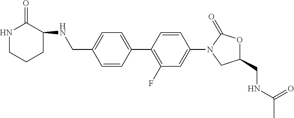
C1(CNC(C)=O)OC(=O)N(C2=CC(F)=C(C3=CC=C(CNC4C(=O)NCCC4)C=C3)C=C2)C1
